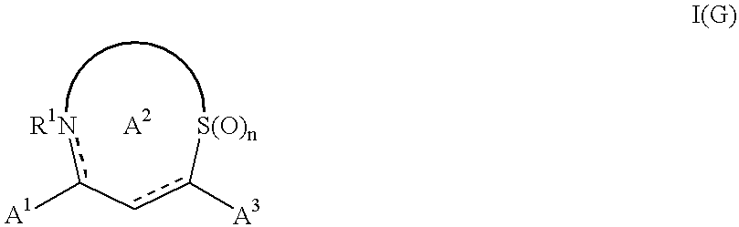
[R1N]c(-cc([S(O)n])[A3])[A1].[A2]
